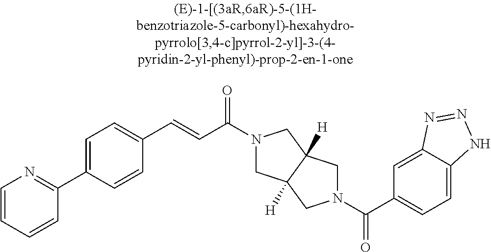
C1=CC(C2=NC=CC=C2)=CC=C1C=CC(=O)N1CC2([H])C([H])(C1)CN(C(=O)C1=CC=C3C(=C1)N=NN3)C2
